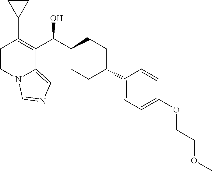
C1=CN2C(=CN=C2)C(C(C2CCC(C3=CC=C(OCCOC)C=C3)CC2)O)=C1C1CC1
